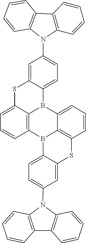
C1=CC2=C(C=C1)C1=C(C=CC=C1)N2C1=CC=C2B3C4=C(C=CC=C4SC2=C1)B1C2=C(C=CC=C32)SC2=CC(N3C4=C(C5=C3C=CC=C5)C=CC=C4)=CC=C12
